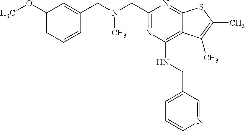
C1(OC)=CC=CC(CN(CC2=NC(NCC3=CC=CN=C3)=C3C(=N2)SC(C)=C3C)C)=C1
